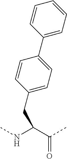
C(C(NC)C(C)=O)C1=CC=C(C2=CC=CC=C2)C=C1
